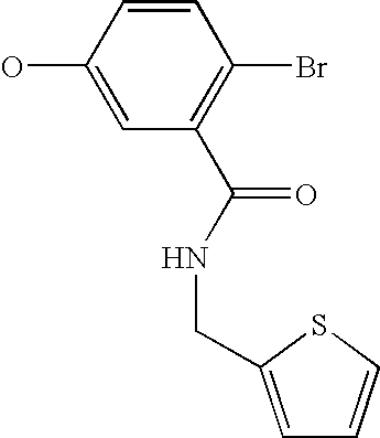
C1(O)=CC(C(NCC2=CC=CS2)=O)=C(Br)C=C1
